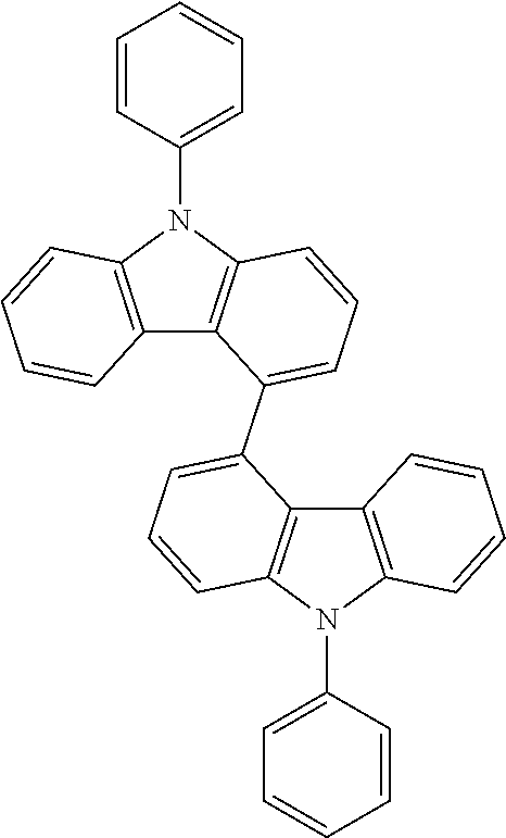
C12=C(N(C3=CC=CC=C3)C3=C1C(C1=CC=CC4=C1C1=C(N4C4=CC=CC=C4)C=CC=C1)=CC=C3)C=CC=C2
